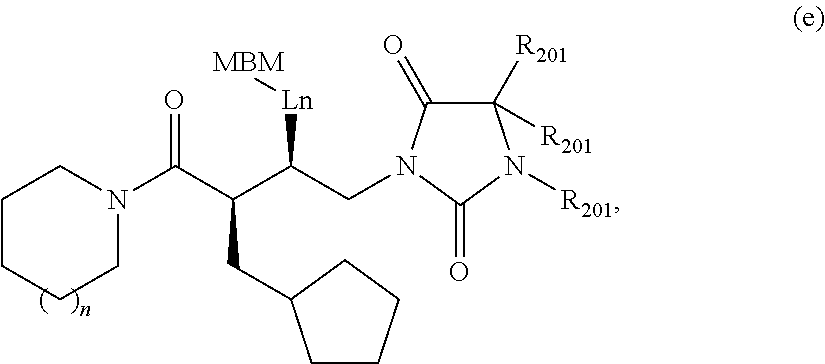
C1CCCN(C(C(C(CN2C(=O)C([R201])([R201])N([R201])C2=O)[Ln][MBM])CC2CCCC2)=O)C1
